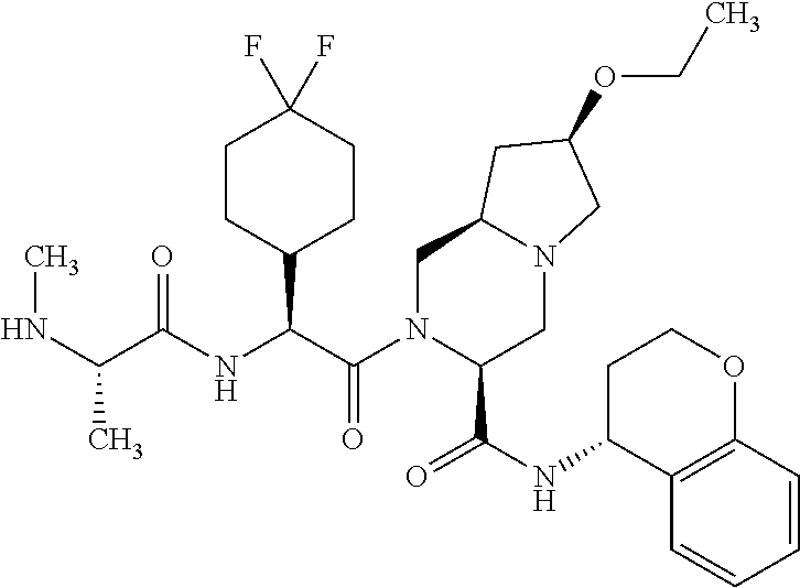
C1N(C(C(NC(C(NC)C)=O)C2CCC(F)(F)CC2)=O)C(C(NC2C3=C(OCC2)C=CC=C3)=O)CN2C1CC(OCC)C2
